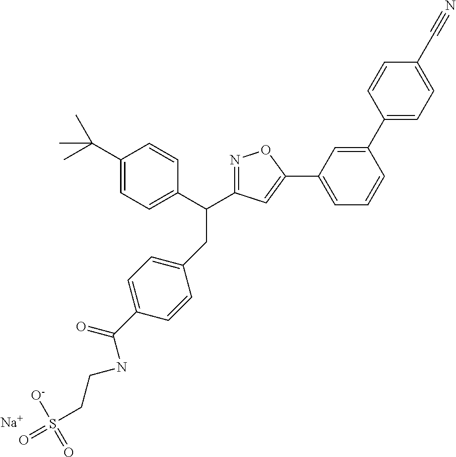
C1(CC(C2=CC=C(C(C)(C)C)C=C2)C2=NOC(C3=CC=CC(C4=CC=C(C#N)C=C4)=C3)=C2)=CC=C(C(=O)NCCS(=O)([O-])=O)C=C1.[Na]
